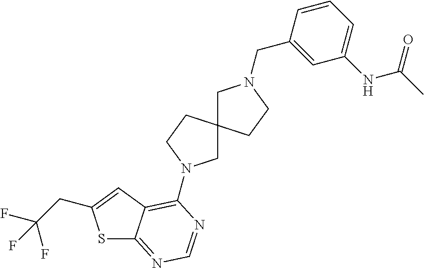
S1C2=NC=NC(N3CC4(CC3)CN(CC3=CC(NC(C)=O)=CC=C3)CC4)=C2C=C1CC(F)(F)F
